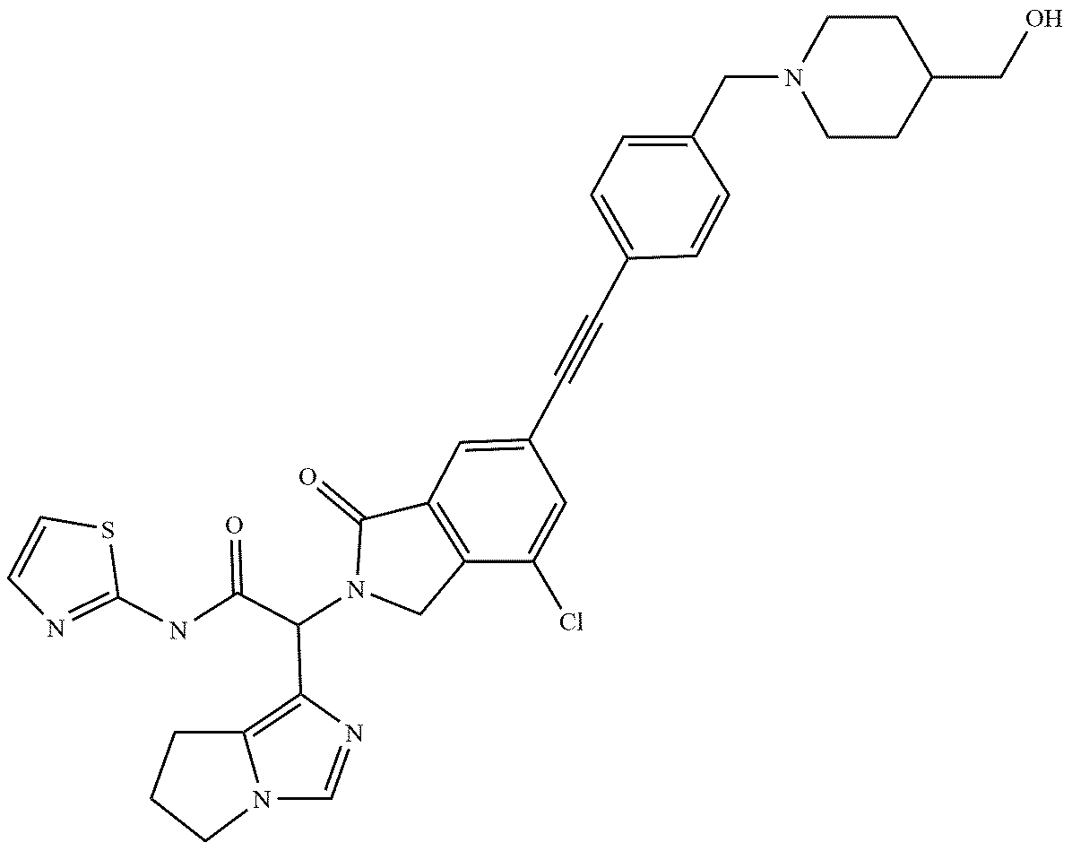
C(#CC1=CC=C(CN2CCC(CO)CC2)C=C1)C1=CC2=C(C(Cl)=C1)CN(C(C(NC1=NC=CS1)=O)C1=C3N(C=N1)CCC3)C2=O
